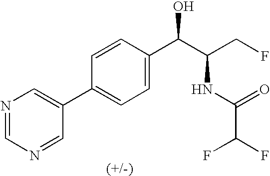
C1(C2=CC=C(C(C(CF)NC(C(F)F)=O)O)C=C2)=CN=CN=C1
